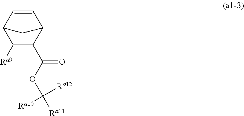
C1=CC2C([Ra9])C(C(OC([Ra11])([Ra12])[Ra10])=O)C1C2
